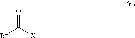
[R4]C([X])=O
